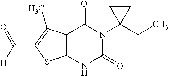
C12=C(NC(=O)N(C3(CC)CC3)C1=O)SC(C([H])=O)=C2C
